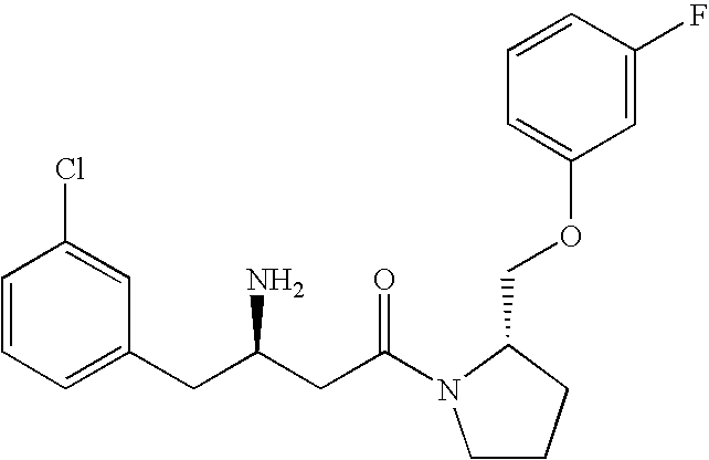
C1=CC=C(CC(CC(=O)N2CCCC2COC2=CC=CC(F)=C2)N)C=C1Cl
